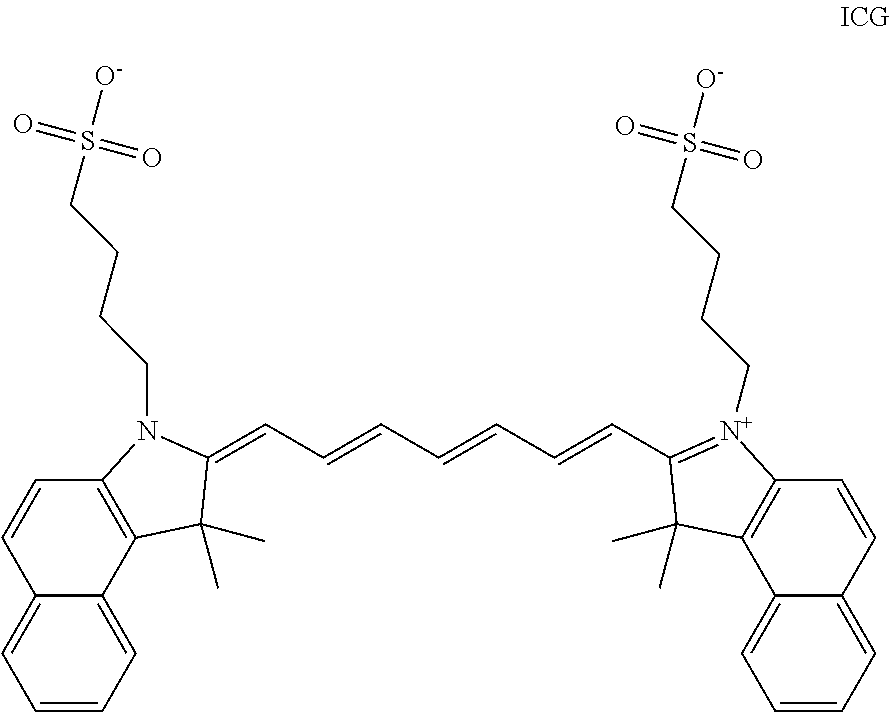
C12=C(C3=CC=CC=C3C=C1)C(C)(C)C(=CC=CC=CC=CC1=[N+](CCCCS(=O)(=O)[O-])C3=C(C4=CC=CC=C4C=C3)C1(C)C)N2CCCCS(=O)(=O)[O-]
